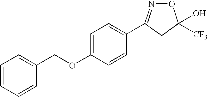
C1(OCC2=CC=CC=C2)=CC=C(C2=NOC(O)([CF3])C2)C=C1
